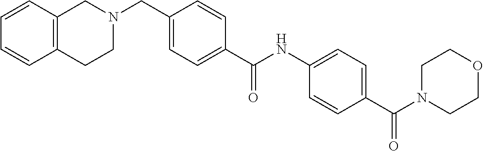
C1=CC2=C(C=C1)CCN(CC1=CC=C(C(NC3=CC=C(C(N4CCOCC4)=O)C=C3)=O)C=C1)C2
